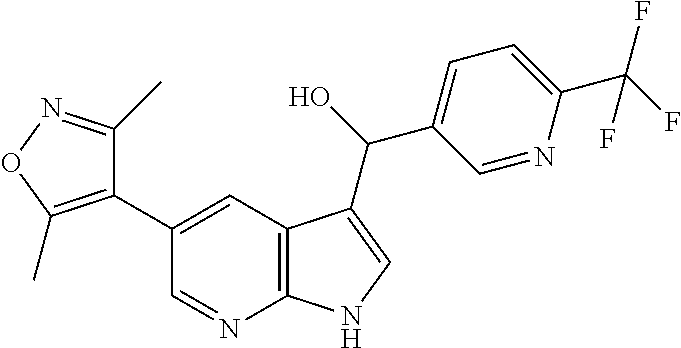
C1(C)=NOC(C)=C1C1=CC2=C(N=C1)NC=C2C(O)C1=CC=C(C(F)(F)F)N=C1
